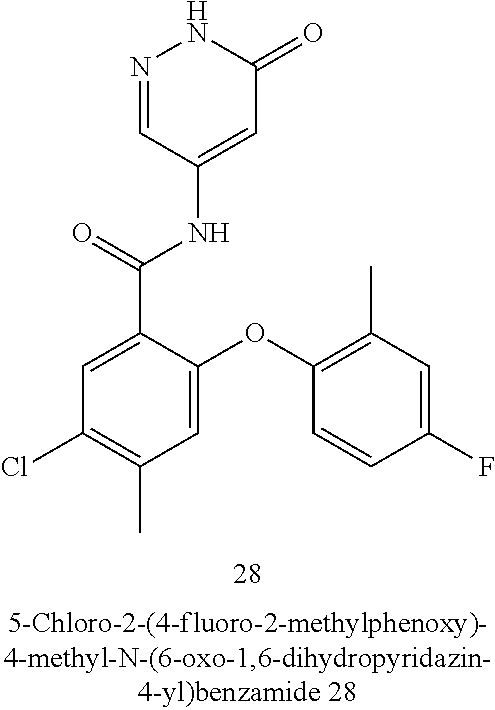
N1=CC(NC(C2=CC(Cl)=C(C)C=C2OC2=C(C)C=C(F)C=C2)=O)=CC(=O)N1
